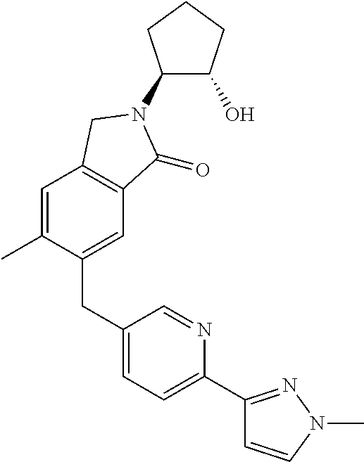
C1(CC2=CC=C(C3=NN(C)C=C3)N=C2)=CC2=C(C=C1C)CN(C1C(O)CCC1)C2=O
